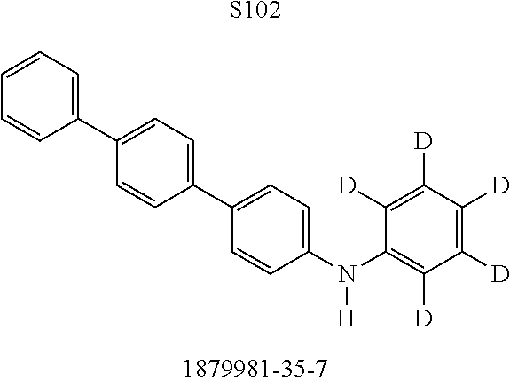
C1(N(C2=C([D])C([D])=C([D])C([D])=C2[D])[H])=CC=C(C2=CC=C(C3=CC=CC=C3)C=C2)C=C1.[S102]
